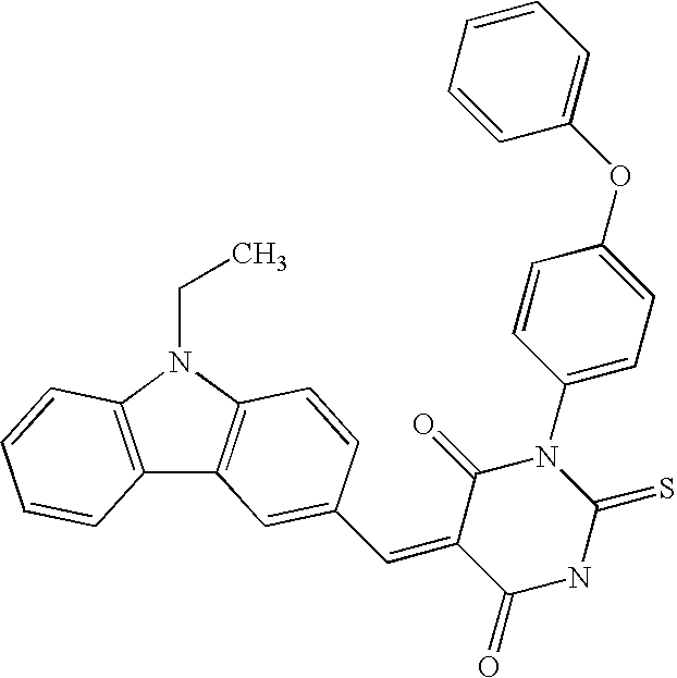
C1=CC=C(OC2=CC=C(N3C(=S)NC(=O)C(=CC4=CC5=C(C=C4)N(CC)C4=C5C=CC=C4)C3=O)C=C2)C=C1
